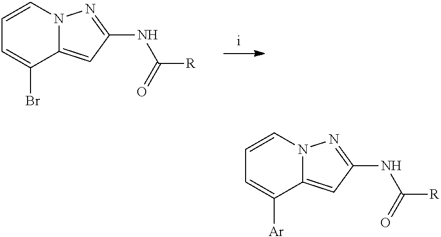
C1=CC=C(Br)C2=CC(NC([R])=O)=NN12.C1=CC=C([Ar])C2=CC(NC([R])=O)=NN12
